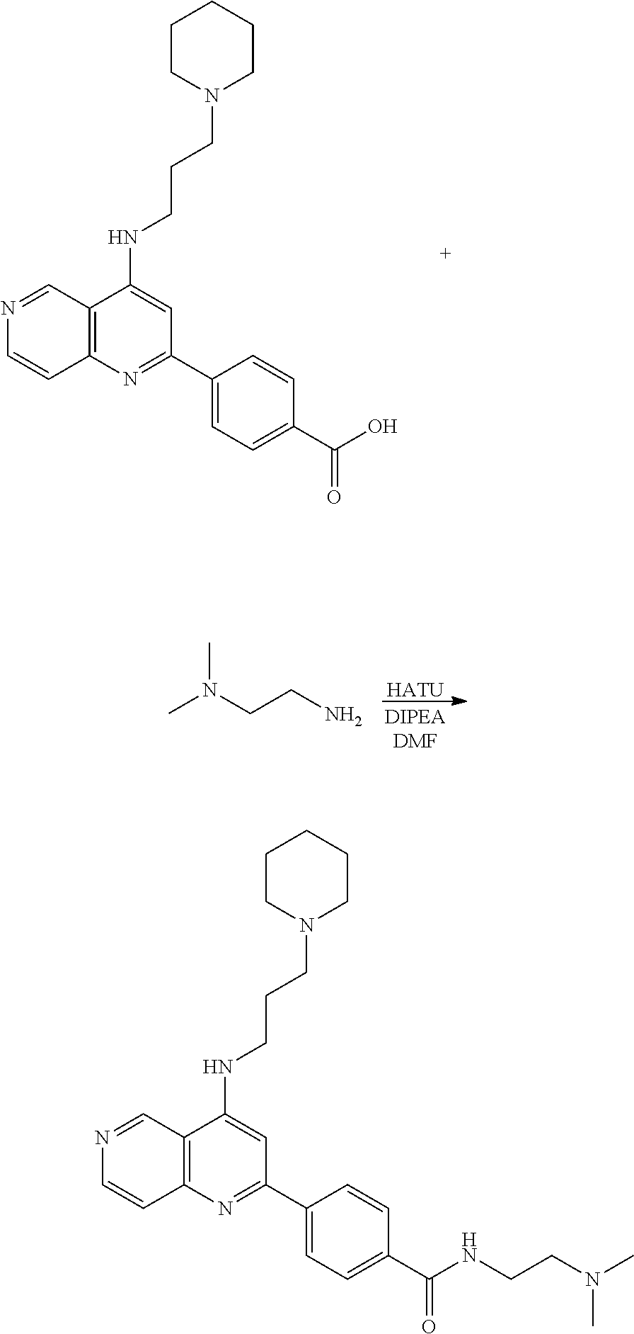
N1=CC2=C(C=C1)N=C(C1=CC=C(C(=O)O)C=C1)C=C2NCCCN1CCCCC1.[HATU].CN(CCN)C.N1=CC2=C(C=C1)N=C(C1=CC=C(C(=O)NCCN(C)C)C=C1)C=C2NCCCN1CCCCC1
